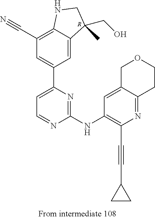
C12=C(C#N)C=C(C3=CC=NC(NC4=C(C#CC5CC5)N=C5C(=C4)COCC5)=N3)C=C1C(CO)(C)CN2.[R]
